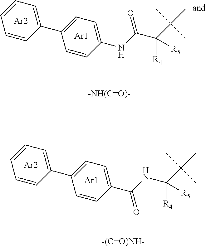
C1=CC(C2=CC=C(NC(C(C(C)(C)C)([R5])[R4])=O)C=C2)=CC=C1.[Ar2].[Ar1].C1=CC(C2=CC=C(C(NC(C(C)(C)C)([R5])[R4])=O)C=C2)=CC=C1.[Ar2].[Ar1]
